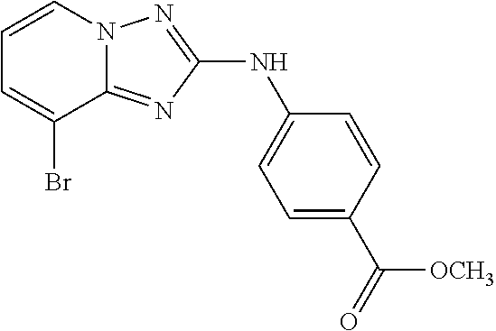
C1(NC2=NN3C(=N2)C(Br)=CC=C3)=CC=C(C([OCH3])=O)C=C1
